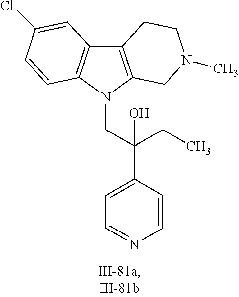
C12=C(N(CC(C3=CC=NC=C3)(CC)O)C3=C1C=C(Cl)C=C3)CN(C)CC2
